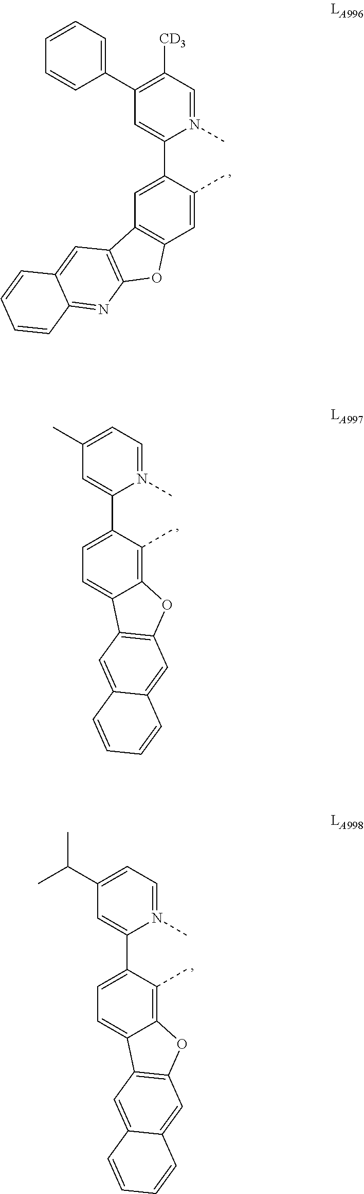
C1(C2=C([CD3])C=N(C)C(C3=CC4=C(C=C3C)OC3=C4C=C4C(=N3)C=CC=C4)=C2)=CC=CC=C1.C1(C)=CC=N(C)C(C2=CC=C3C(=C2C)OC2=C3C=C3C(=C2)C=CC=C3)=C1.C1(C(C)C)=CC=N(C)C(C2=CC=C3C(=C2C)OC2=C3C=C3C(=C2)C=CC=C3)=C1
